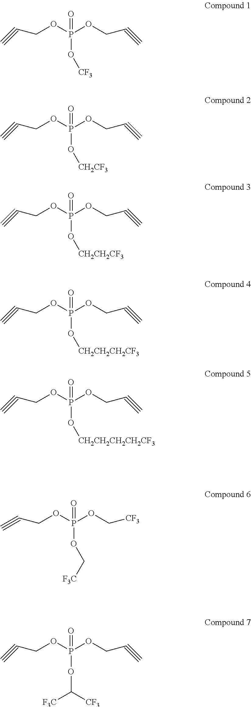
C#CCOP(O[CF3])(=O)OCC#C.C#CCOP(O[CH2CF3])(=O)OCC#C.C#CCOP(O[CH2CH2CF3])(=O)OCC#C.C#CCOP(O[CH2CH2CH2CF3])(=O)OCC#C.C#CCOP(O[CH2CH2CH2CH2CF3])(=O)OCC#C.C#CCOP(OC[F3C])(=O)OC[CF3].C#CCOP(OC([F3C])[CF3])(=O)OCC#C
